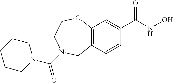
C12=C(C=CC(C(NO)=O)=C1)CN(C(N1CCCCC1)=O)CCO2
